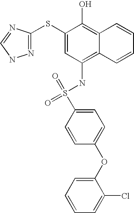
S(NC1=C2C(=C(O)C(SC3=NNC=N3)=C1)C=CC=C2)(=O)(C1=CC=C(OC2=CC=CC=C2Cl)C=C1)=O
